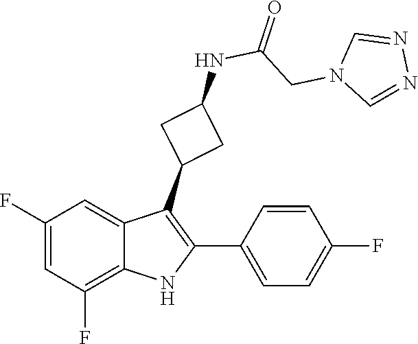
C1=NN=CN1CC(NC1CC(C2=C(C3=CC=C(F)C=C3)NC3=C(F)C=C(F)C=C23)C1)=O
